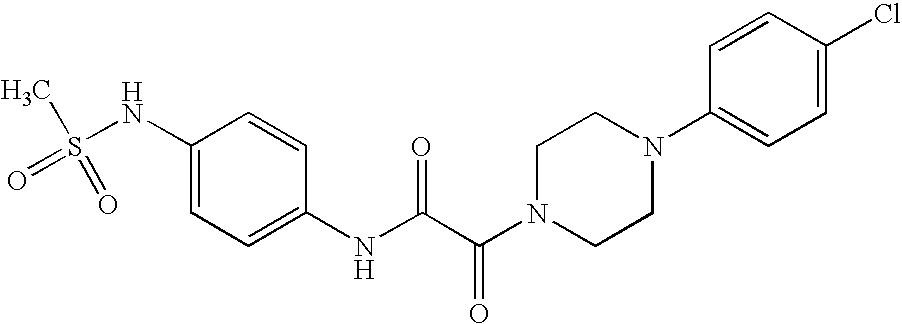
C1(NS(C)(=O)=O)=CC=C(NC(C(N2CCN(C3=CC=C(Cl)C=C3)CC2)=O)=O)C=C1
